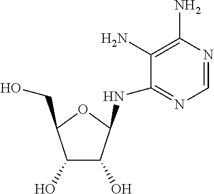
C1=NC(N)=C(N)C(NC2C(O)C(O)C(CO)O2)=N1
